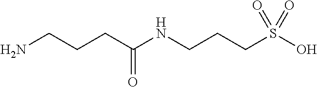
C(CC(NCCCS(O)(=O)=O)=O)CN
